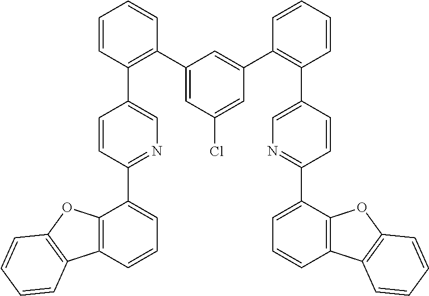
C1(C2=C(C3=CN=C(C4=CC=CC5=C4OC4=C5C=CC=C4)C=C3)C=CC=C2)=CC(Cl)=CC(C2=C(C3=CN=C(C4=CC=CC5=C4OC4=C5C=CC=C4)C=C3)C=CC=C2)=C1
